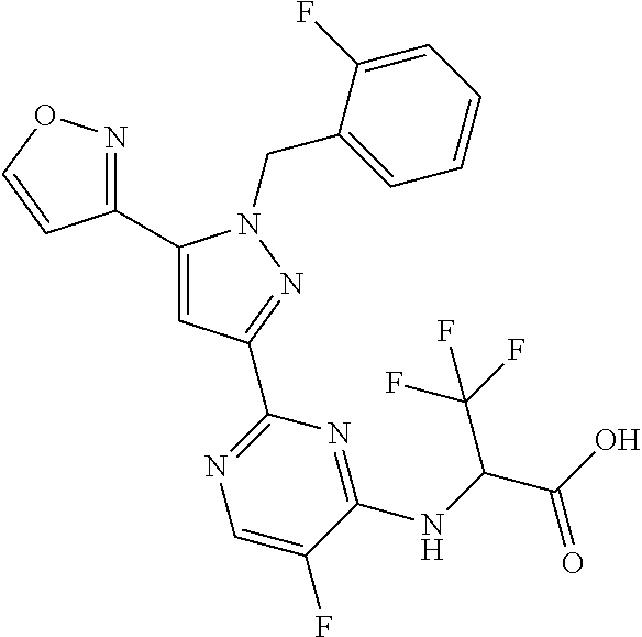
C1(C2=NOC=C2)=CC(C2=NC=C(F)C(NC(C(O)=O)C(F)(F)F)=N2)=NN1CC1=CC=CC=C1F
